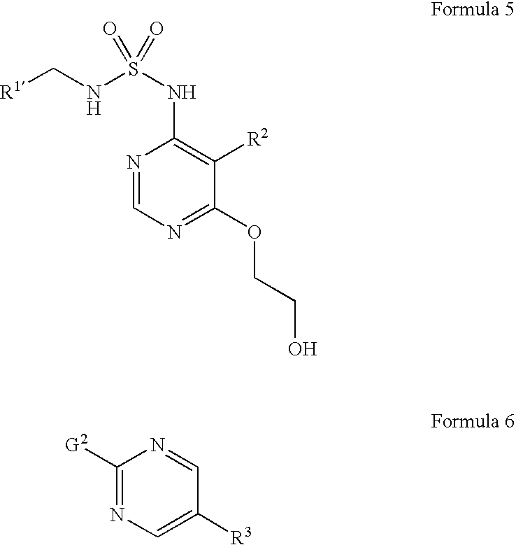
[R1]CNS(NC1=C([R2])C(OCCO)=NC=N1)(=O)=O.C1([G2])=NC=C([R3])C=N1
